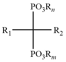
[R1]C([R2])([PO3Rn])[PO3Rm]
